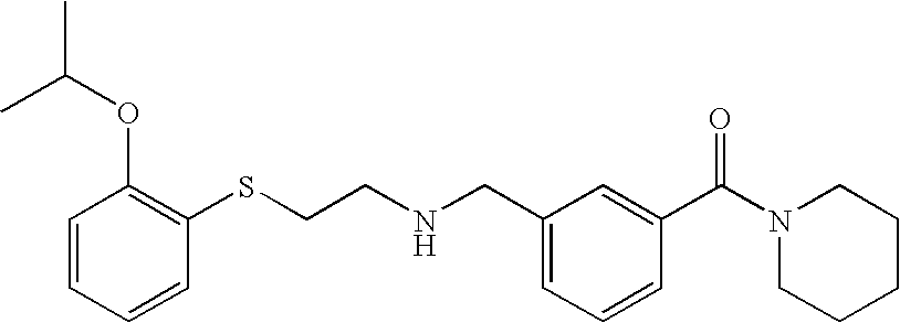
C1=CC=CC(SCCNCC2=CC=CC(C(N3CCCCC3)=O)=C2)=C1OC(C)C
